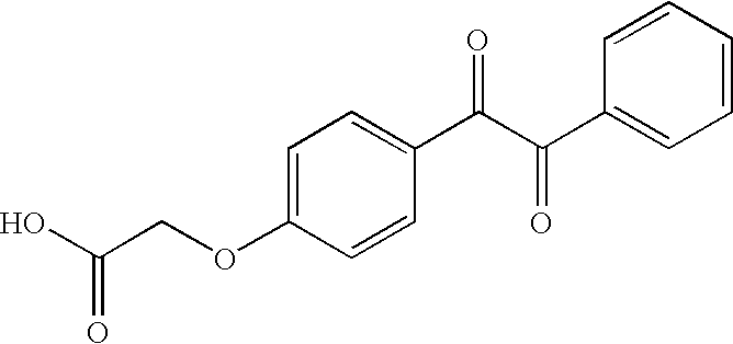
C1=C(OCC(O)=O)C=CC(C(C(=O)C2=CC=CC=C2)=O)=C1
